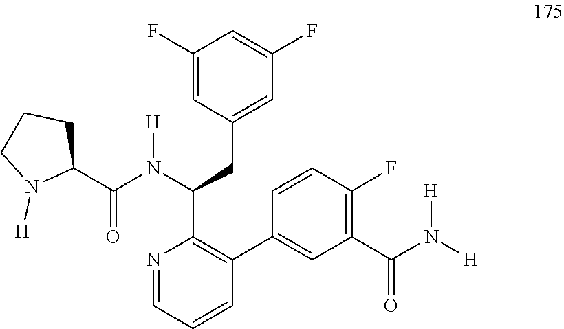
C1(F)=CC(CC(C2=C(C3=CC(C(N([H])[H])=O)=C(F)C=C3)C=CC=N2)N(C(C2CCCN2[H])=O)[H])=CC(F)=C1
